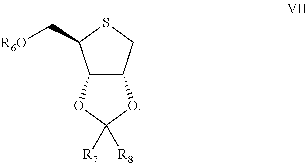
C12C(CSC1C[R6O])OC([R8])([R7])O2
